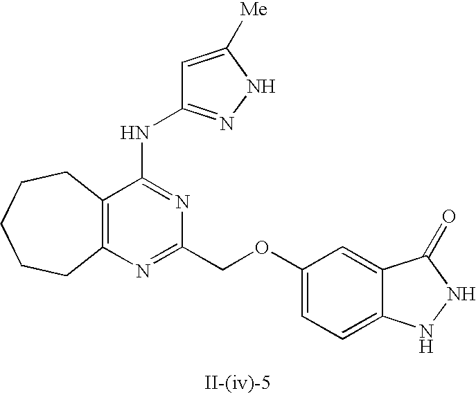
C12=C(N=C(COC3=CC=C4C(=C3)C(=O)NN4)N=C1NC1=NNC([Me])=C1)CCCCC2
